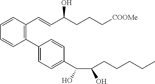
C(O)(CCCCC)C(O)C1=CC=C(C2=C(C=CC(CCC[COOMe])O)C=CC=C2)C=C1
